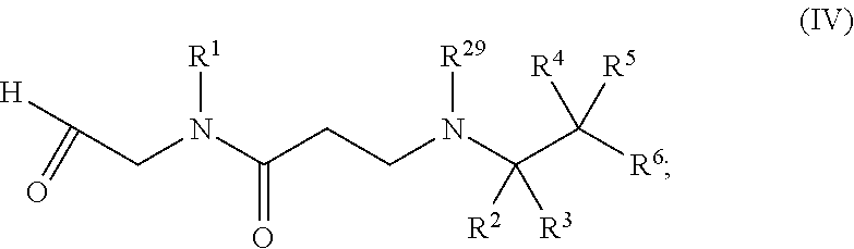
N(C(=O)CCN(C(C([R6])([R4])[R5])([R2])[R3])[R29])(CC(=O)[H])[R1]
